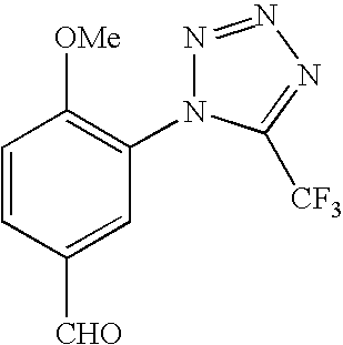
C1(N2N=NN=C2[CF3])=C([OMe])C=CC([CHO])=C1
